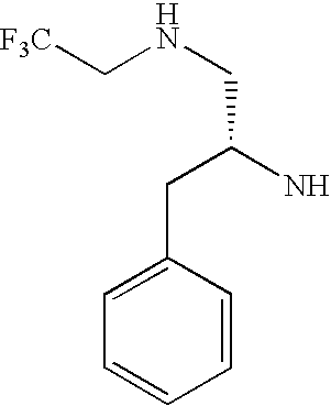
N(CC(N)CC1=CC=CC=C1)C[F3C]
